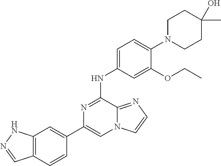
C1(C2=CC3=C(C=C2)C=NN3)=CN2C(=NC=C2)C(NC2=CC=C(N3CCC(C)(O)CC3)C(OCC)=C2)=N1
